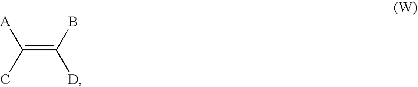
C(=C(B)[D])(C)[A]
